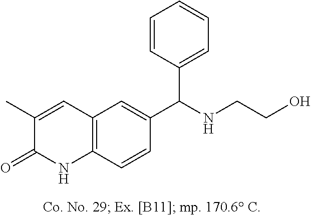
C1(C)=CC2=C(C=CC(C(NCCO)C3=CC=CC=C3)=C2)NC1=O
